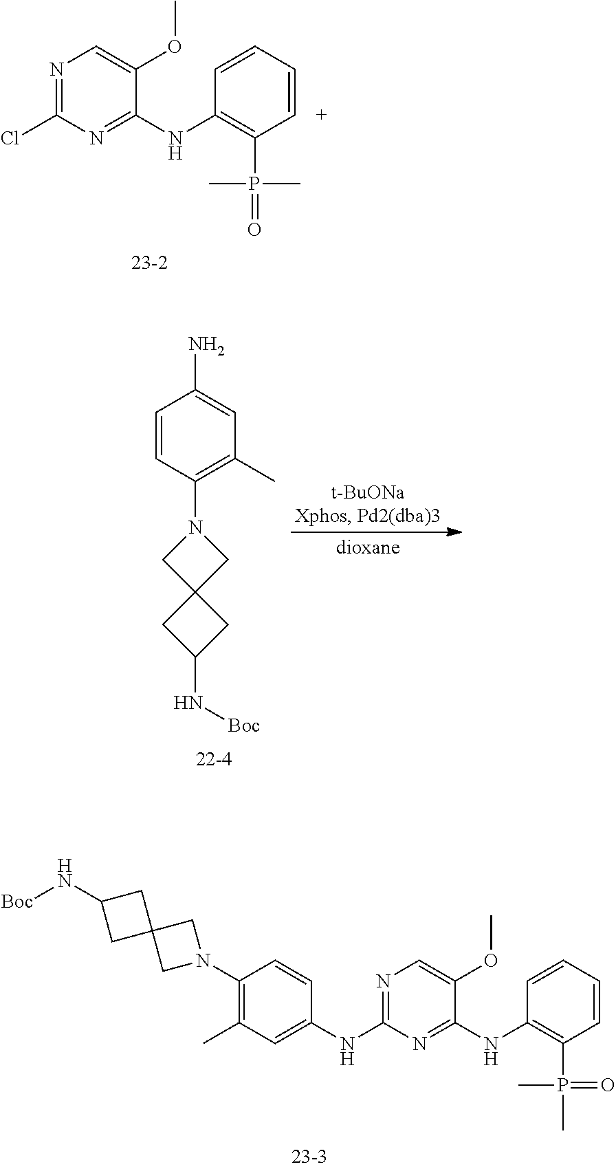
C1(Cl)=NC=C(OC)C(NC2=C(P(=O)(C)C)C=CC=C2)=N1.C1=CC(N2CC3(C2)CC(N[Boc])C3)=C(C)C=C1N.C1C2(CN(C3=C(C)C=C(NC4=NC=C(OC)C(NC5=C(P(=O)(C)C)C=CC=C5)=N4)C=C3)C2)CC1N[Boc]
